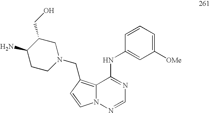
C1=NN2C(=C(CN3CCC(N)C(CO)C3)C=C2)C(NC2=CC([OMe])=CC=C2)=N1
